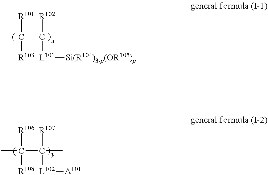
[R101]C(C([R102])(C)[L101][Si(R104)3-p(OR105)p])(C)[R103].[R106]C(C([R107])(C)[L102][A101])(C)[R108]
